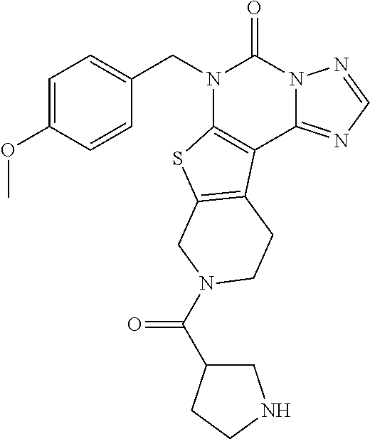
C1=CC(OC)=CC=C1CN1C2=C(C3=NC=NN3C1=O)C1=C(S2)CN(C(C2CNCC2)=O)CC1
